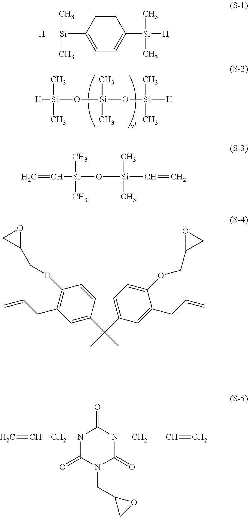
[H][Si](O[Si](O[Si]([H])(C)C)(C)C)(C)C.C([Si](O[Si](C=C)(C)C)(C)C)=C.C(CN1C(=O)N(CC2CO2)C(=O)N(CC=C)C1=O)=C.C1=CC([Si]([H])(C)C)=CC=C1[Si]([H])(C)C.C1=C(C(C2=CC=C(OCC3CO3)C(CC=C)=C2)(C)C)C=CC(OCC2OC2)=C1CC=C
